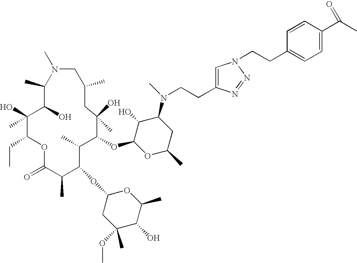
C1(C)C(O)C(O)(C)C(CC)OC(=O)C(C)C(OC2CC(C)(OC)C(O)C(C)O2)C(C)C(OC2OC(C)CC(N(C)CCC3=CN(CCC4=CC=C(C(C)=O)C=C4)N=N3)C2O)C(O)(C)CC(C)CN1C
